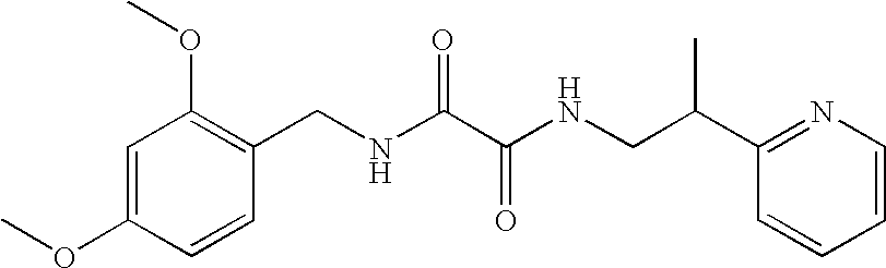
C1=CC(OC)=CC(OC)=C1CNC(C(NCC(C1=NC=CC=C1)C)=O)=O
